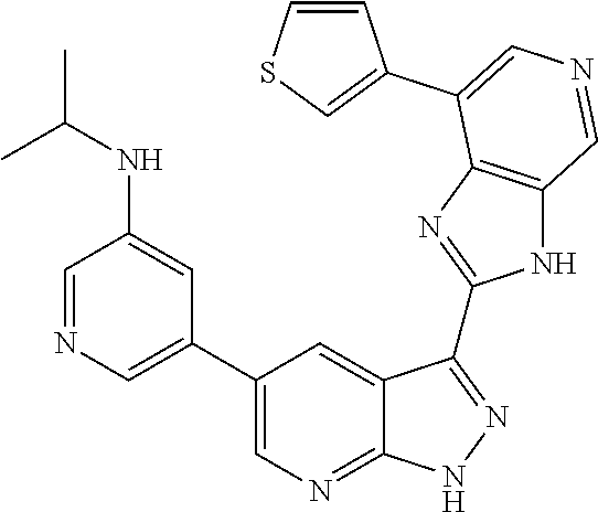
C1=NC=C(C2=CN=C3C(=C2)C(C2=NC4=C(N2)C=NC=C4C2=CSC=C2)=NN3)C=C1NC(C)C
